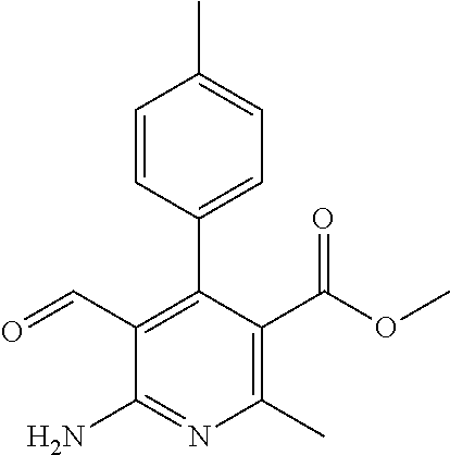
C1=CC(C2=C(C=O)C(N)=NC(C)=C2C(OC)=O)=CC=C1C
